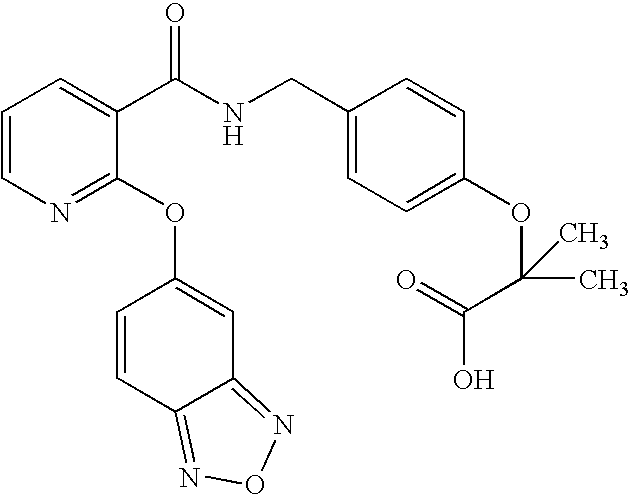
C1=CN=C(OC2=CC3=NON=C3C=C2)C(C(NCC2=CC=C(OC(C(O)=O)(C)C)C=C2)=O)=C1
